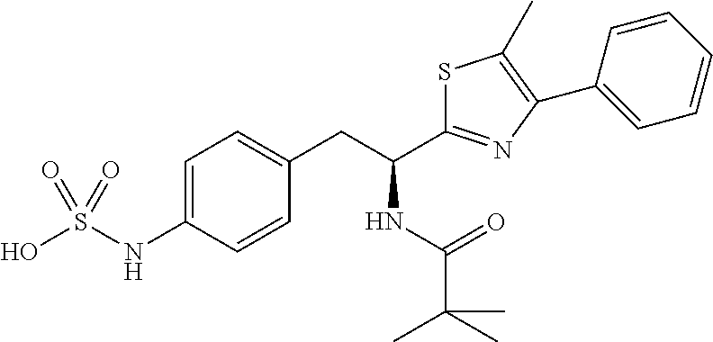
OS(NC1=CC=C(CC(C2=NC(C3=CC=CC=C3)=C(C)S2)NC(=O)C(C)(C)C)C=C1)(=O)=O
